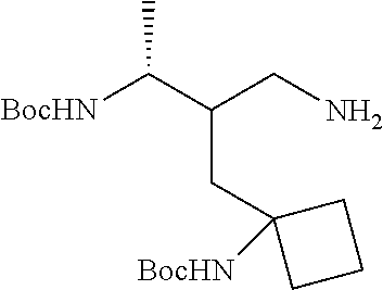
[BocHN]C(C(CN)CC1([BocHN])CCC1)C
